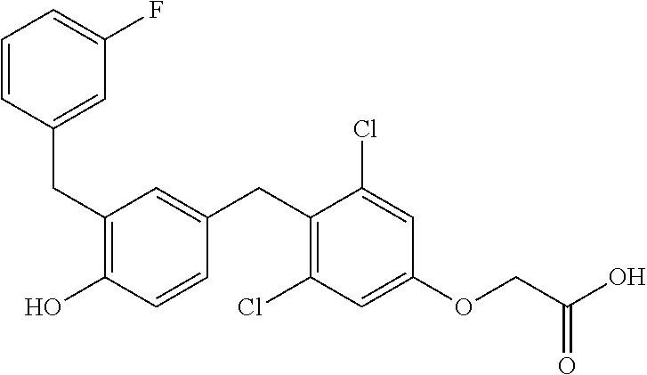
C(C1=C(O)C=CC(CC2=C(Cl)C=C(OCC(O)=O)C=C2Cl)=C1)C1=CC(F)=CC=C1
